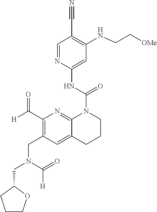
C1=NC(NC(=O)N2C3=NC(C([H])=O)=C(CN(C(=O)[H])CC4CCCO4)C=C3CCC2)=CC(NCC[OMe])=C1C#N
